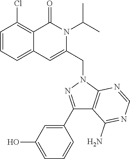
C1=CC=C2C(=C1Cl)C(=O)N(C(C)C)C(CN1C3=C(C(N)=NC=N3)C(C3=CC(O)=CC=C3)=N1)=C2
